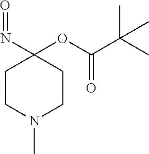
O(C1(N=O)CCN(C)CC1)C(C(C)(C)C)=O
